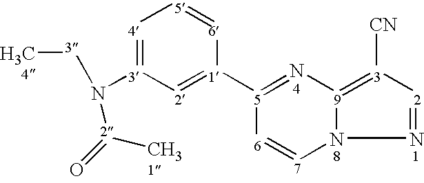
[4]1=[3](N([3][H3C4])[2](=O)[CH31])[2]=[1]([5]2=N[9]3=[3]([CN])[2]=NN3[7]=[6]2)[6]=[5]1
